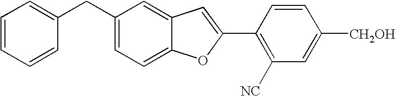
C1(C2=CC3=CC(CC4=CC=CC=C4)=CC=C3O2)=C([NC])C=C([CH2OH])C=C1
